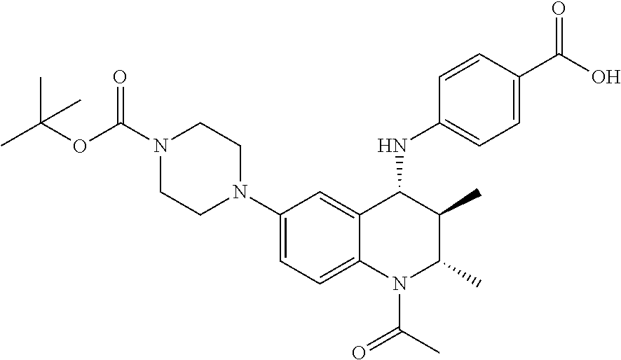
C1(N2CCN(C(OC(C)(C)C)=O)CC2)=CC=C2C(=C1)C(NC1=CC=C(C(O)=O)C=C1)C(C)C(C)N2C(C)=O
